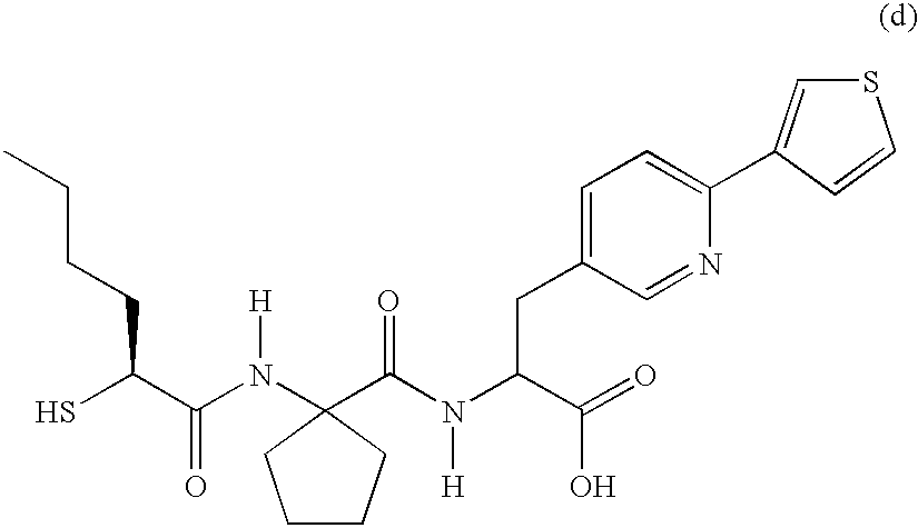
C1CCC(N(C(C(S)CCCC)=O)[H])(C(N(C(C(=O)O)CC2=CC=C(C3=CSC=C3)N=C2)[H])=O)C1
